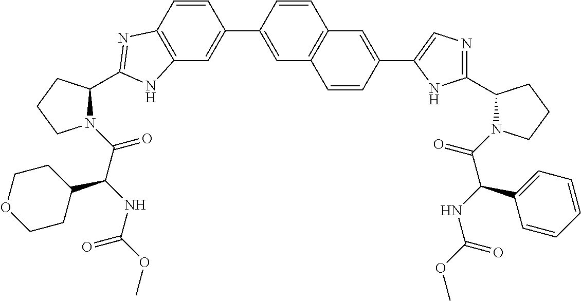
C12=C(C=C(C3=CC4=C(C=C3)C=C(C3=CN=C(C5N(C(=O)C(C6=CC=CC=C6)NC(=O)OC)CCC5)N3)C=C4)C=C1)NC(C1N(C(=O)C(NC(OC)=O)C3CCOCC3)CCC1)=N2
